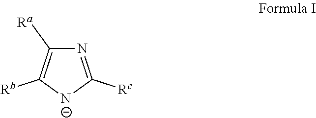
N1=C([Rc])[N-]C([Rb])=C1[Ra]
